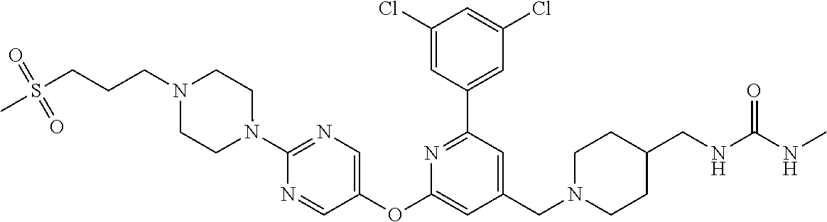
C1(Cl)=CC(C2=NC(OC3=CN=C(N4CCN(CCCS(=O)(=O)C)CC4)N=C3)=CC(CN3CCC(CNC(NC)=O)CC3)=C2)=CC(Cl)=C1
